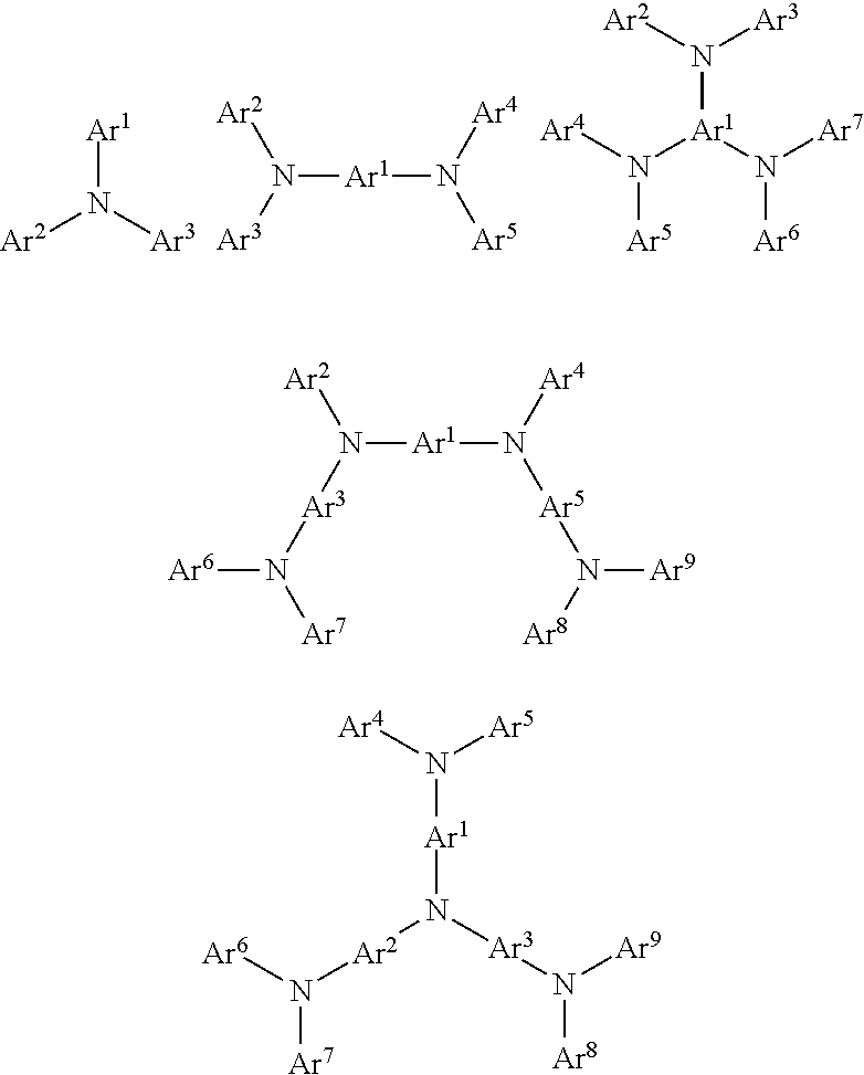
[Ar1]N([Ar3])[Ar2].N([Ar1]N([Ar5])[Ar4])([Ar3])[Ar2].N([Ar1](N([Ar7])[Ar6])N([Ar4])[Ar5])([Ar2])[Ar3].N([Ar1]N([Ar5]N([Ar8])[Ar9])[Ar4])([Ar3]N([Ar6])[Ar7])[Ar2].[Ar1](N([Ar3]N([Ar8])[Ar9])[Ar2]N([Ar6])[Ar7])N([Ar5])[Ar4]
